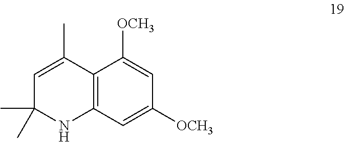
C1=C([OCH3])C2=C(C=C1[OCH3])NC(C)(C)C=C2C
